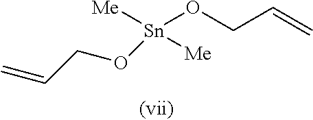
[Sn](OCC=C)([Me])([Me])OCC=C
